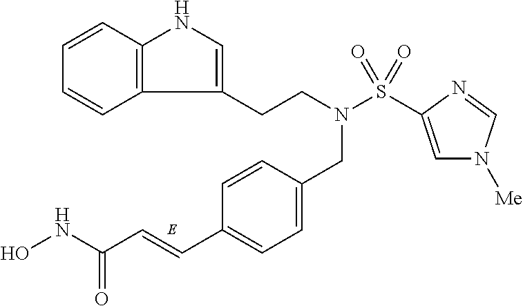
C1=CC2=C(C=C1)C(CCN(S(=O)(=O)C1=CN([Me])C=N1)CC1=CC=C(C=CC(NO)=O)C=C1)=CN2
